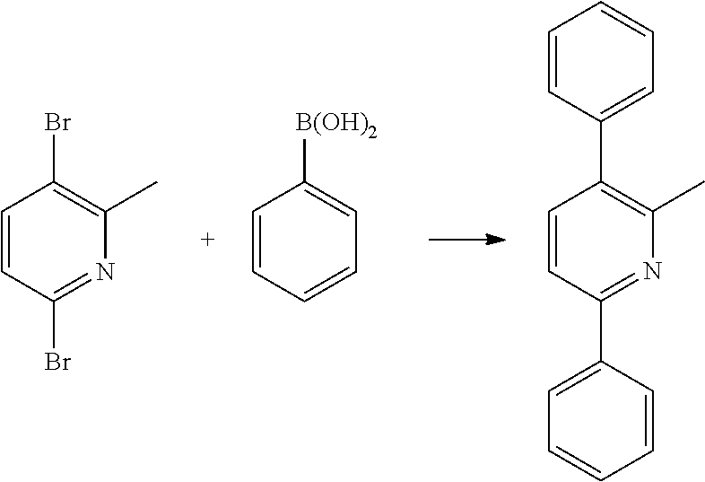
C1=CC(Br)=NC(C)=C1Br.C1=CC=CC=C1[B(OH)2].C1=CC(C2=C(C)N=C(C3=CC=CC=C3)C=C2)=CC=C1
